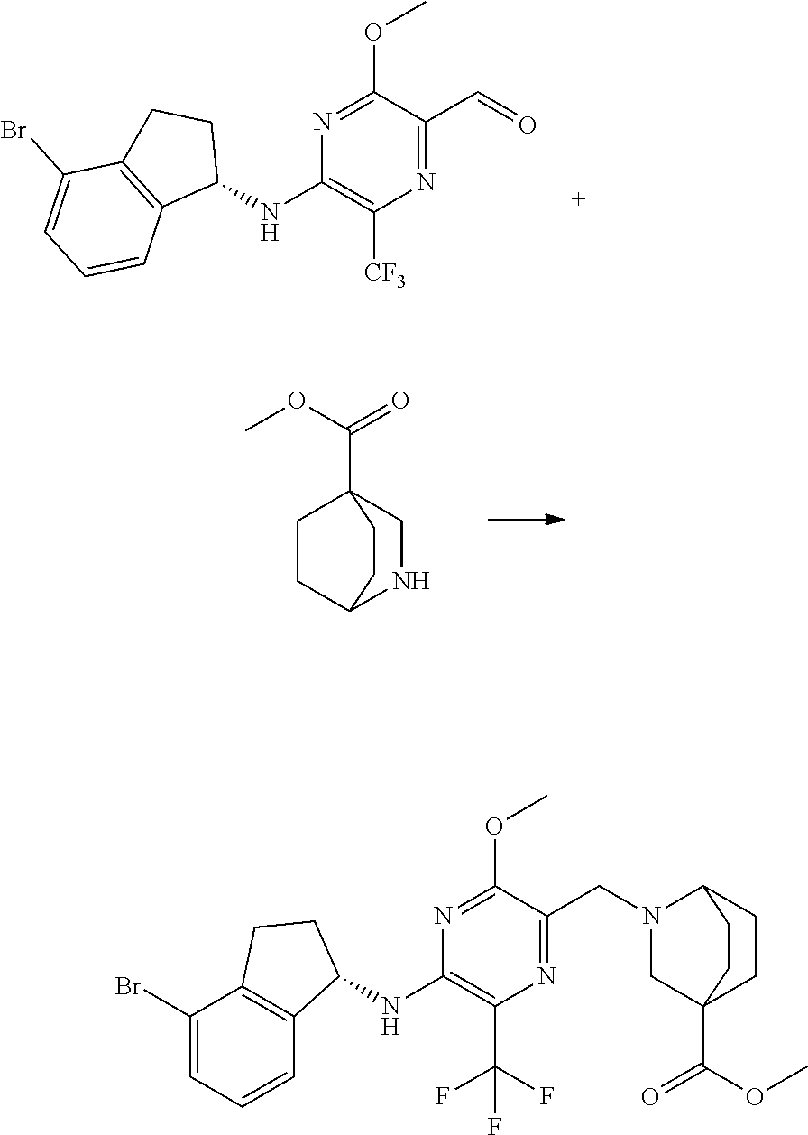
C1(NC2C3=C(C(Br)=CC=C3)CC2)=C([CF3])N=C(C=O)C(OC)=N1.C12(C(OC)=O)CCC(NC1)CC2.C(=O)(C12CN(CC3=NC(C(F)(F)F)=C(NC4C5=C(C(Br)=CC=C5)CC4)N=C3OC)C(CC1)CC2)OC
